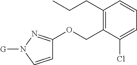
C1=CN([G])N=C1OCC1=C(CCC)C=CC=C1Cl
